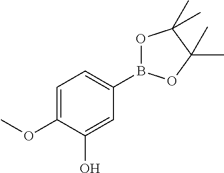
C1=C(OC)C(O)=CC(B2OC(C)(C)C(C)(C)O2)=C1
